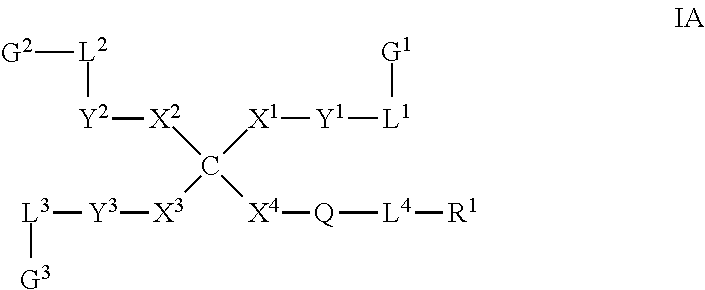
[G3][L3][Y3][X3]C([X4][Q][L4][R1])([X2][Y2][L2][G2])[X1][Y1][L1][G1]
